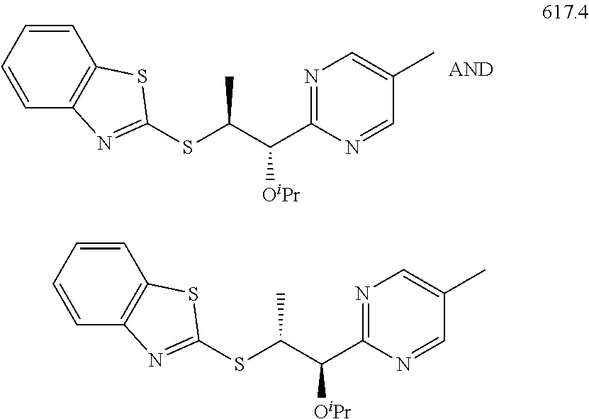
C1=CC=CC2=C1N=C(SC(C(C1=NC=C(C)C=N1)[OiPr])C)S2.C1=CC=CC2=C1N=C(SC(C(C1=NC=C(C)C=N1)[OiPr])C)S2
